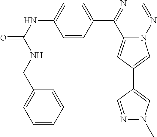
C12=CC(C3=CN(C)N=C3)=CN1N=CN=C2C1=CC=C(NC(=O)NCC2=CC=CC=C2)C=C1
